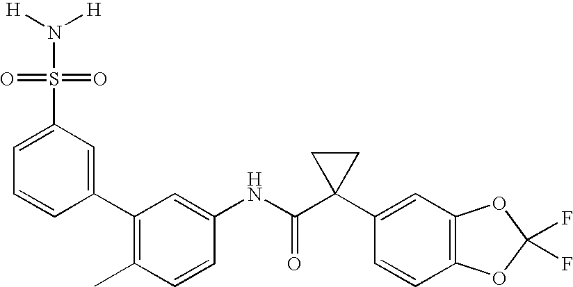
C1=CC(C)=C(C2=CC(S(=O)(=O)N([H])[H])=CC=C2)C=C1NC(C1(C2=CC3=C(C=C2)OC(F)(F)O3)CC1)=O
